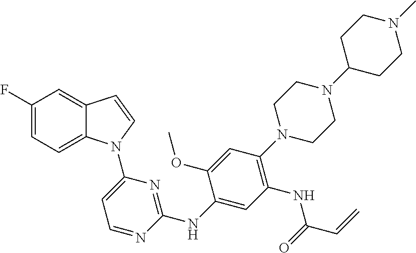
C1(NC2=NC(N3C4=CC=C(F)C=C4C=C3)=CC=N2)=CC(NC(C=C)=O)=C(N2CCN(C3CCN(C)CC3)CC2)C=C1OC
